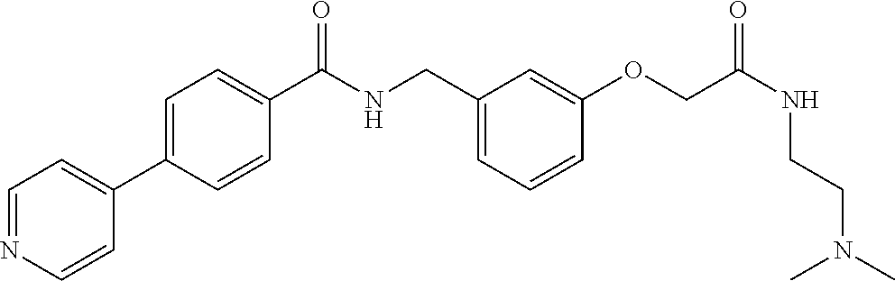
C1=NC=CC(C2=CC=C(C(NCC3=CC=CC(OCC(NCCN(C)C)=O)=C3)=O)C=C2)=C1
